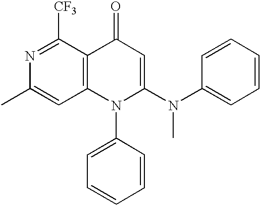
C12=C(C([CF3])=NC(C)=C1)C(=O)C=C(N(C1=CC=CC=C1)C)N2C1=CC=CC=C1
